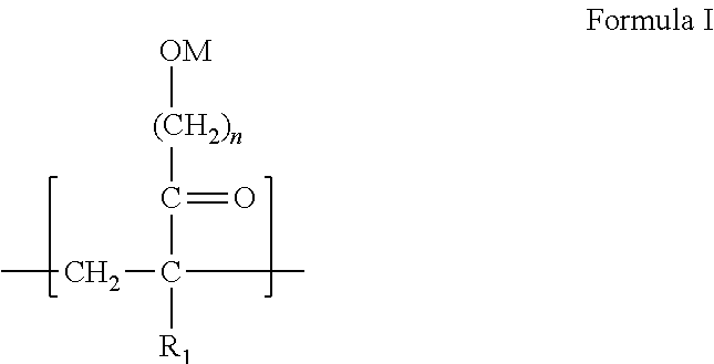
CCC(C([(CH2)n][OM])=O)([R1])C
